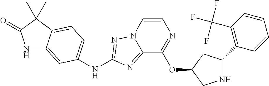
N1C2=CC(NC3=NN4C=CN=C(OC5CNC(C6=C(C(F)(F)F)C=CC=C6)C5)C4=N3)=CC=C2C(C)(C)C1=O
